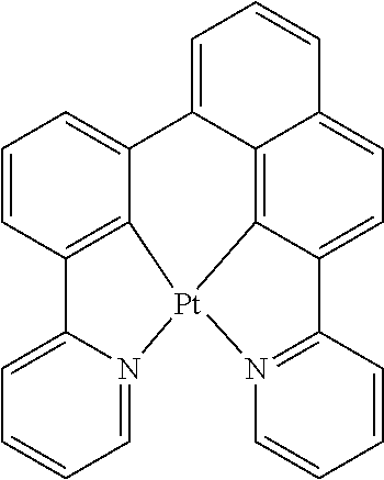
C1=C2N(=CC=C1)[Pt]13C4=C2C=CC=C4C2=CC=CC4=CC=C(C1=C24)C1=N3C=CC=C1
